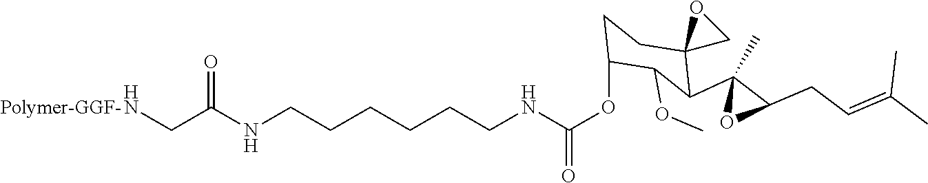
N(CCCCCCNC(OC1CCC2(C(C3(C)OC3CC=C(C)C)C1OC)CO2)=O)C(CN)=O.[Polymer-GGF-]
